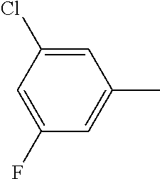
C1(F)=CC(Cl)=CC(C)=C1
